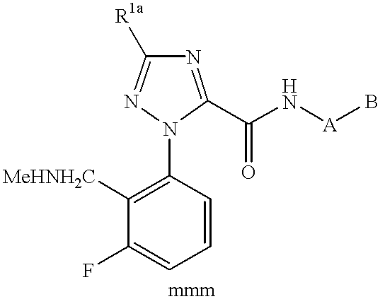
C1([MeHNH2C])=C(N2C(C(N[A]B)=O)=NC([R1a])=N2)C=CC=C1F
